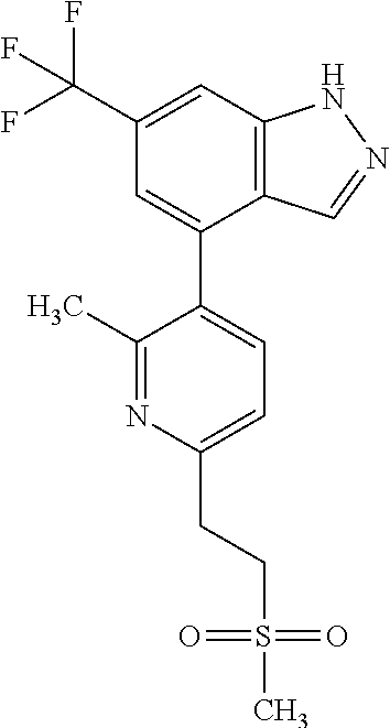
C12=C(C=C(C(F)(F)F)C=C1C1=CC=C(CCS(=O)(=O)C)N=C1C)NN=C2
